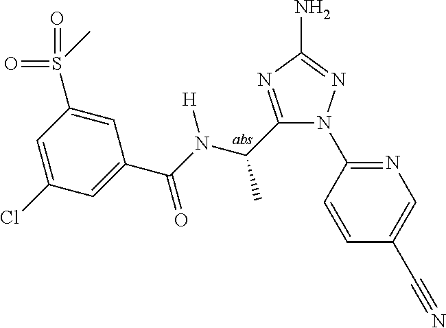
C1(C(N(C(C2=CC(Cl)=CC(S(=O)(=O)C)=C2)=O)[H])C)=NC(N)=NN1C1=NC=C(C#N)C=C1
